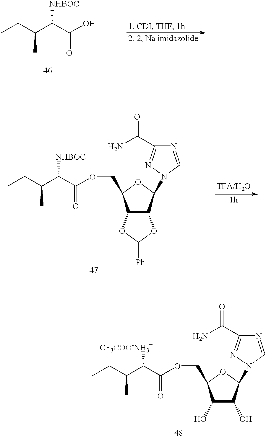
C(C)C(C(C(=O)O)[NHBOC])C.C(C)C(C(C(=O)OCC1C2C(C(N3N=C(C(N)=O)N=C3)O1)OC([Ph])O2)[NHBOC])C.C(C)C(C(C(=O)OCC1C(O)C(O)C(N2N=C(C(N)=O)N=C2)O1)[CF3COO-NH3+])C
